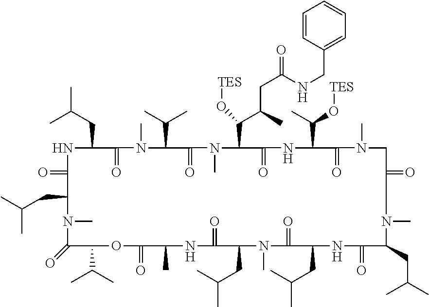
N1C(CC(C)C)C(=O)N(C)C(C(C)C)C(=O)N(C)C(C(C(CC(NCC2=CC=CC=C2)=O)C)O[TES])C(=O)NC(C(O[TES])C)C(=O)N(C)CC(=O)CN(C)C(CC(C)C)C(=O)NC(CC(C)C)C(=O)N(C)C(CC(C)C)C(=O)NC(C)C(=O)OC(C(C)C)C(=O)N(C)C(CC(C)C)C1=O
